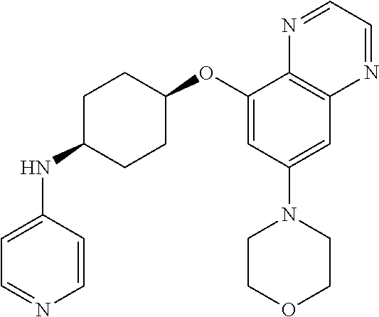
C1=CC(NC2CCC(OC3=CC(N4CCOCC4)=CC4=C3N=CC=N4)CC2)=CC=N1
